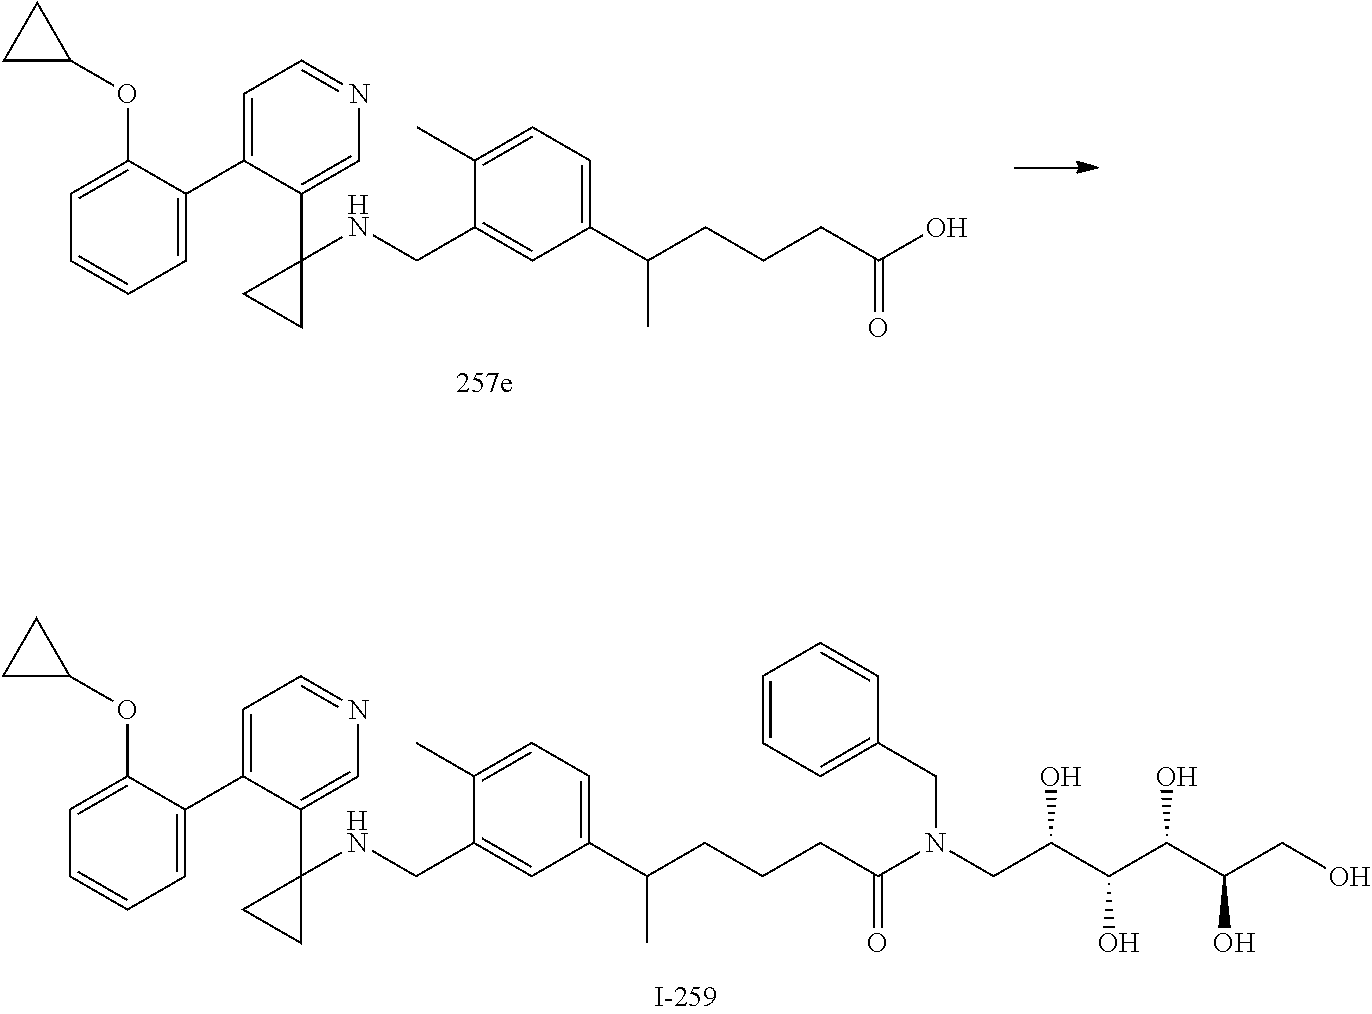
C1(C(CCCC(N(CC(C(C(C(CO)O)O)O)O)CC2=CC=CC=C2)=O)C)=CC=C(C)C(CNC2(C3=CN=CC=C3C3=CC=CC=C3OC3CC3)CC2)=C1.C1(C(CCCC(O)=O)C)=CC=C(C)C(CNC2(C3=CN=CC=C3C3=CC=CC=C3OC3CC3)CC2)=C1
